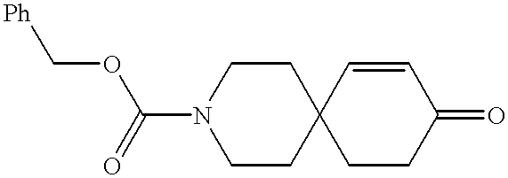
C1N(C(OC[Ph])=O)CCC2(C1)CCC(=O)C=C2
